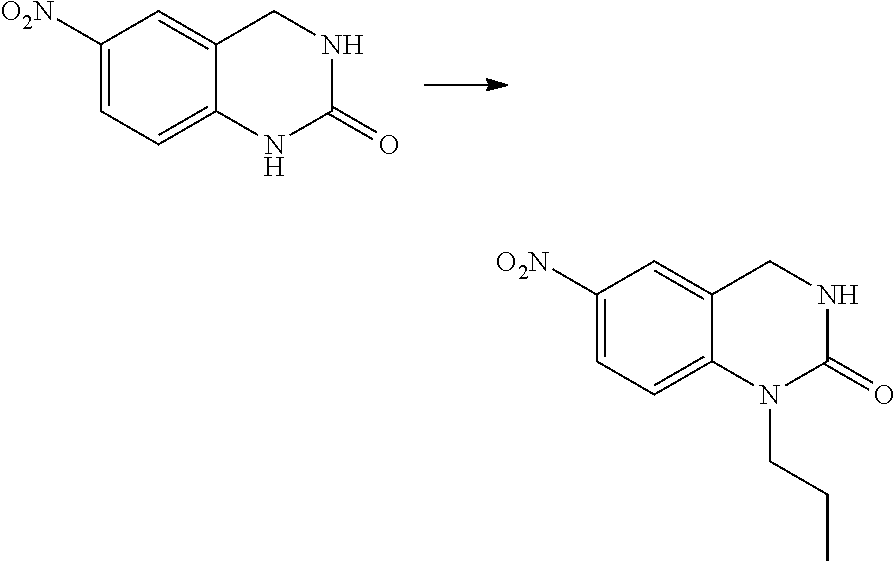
C12=CC([O2N])=CC=C1N(CCC)C(=O)NC2.C1([O2N])=CC=C2C(=C1)CNC(=O)N2
